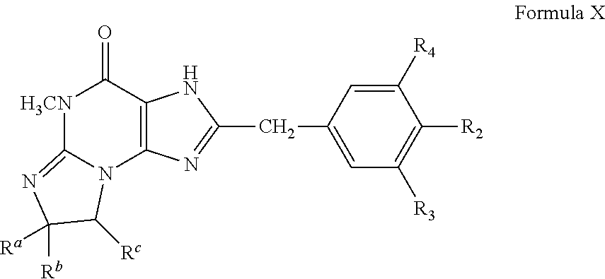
[H3CN]1C2=NC([Rb])([Ra])C([Rc])N2C2=C(C1=O)NC(CC1=CC([R3])=C([R2])C([R4])=C1)=N2
